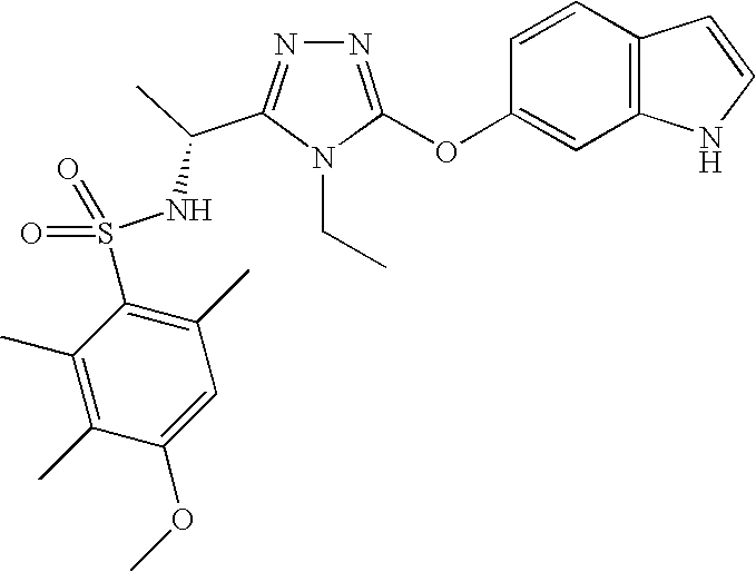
N1=C(OC2=CC3=C(C=C2)C=CN3)N(CC)C(C(NS(C2=C(C)C=C(OC)C(C)=C2C)(=O)=O)C)=N1
